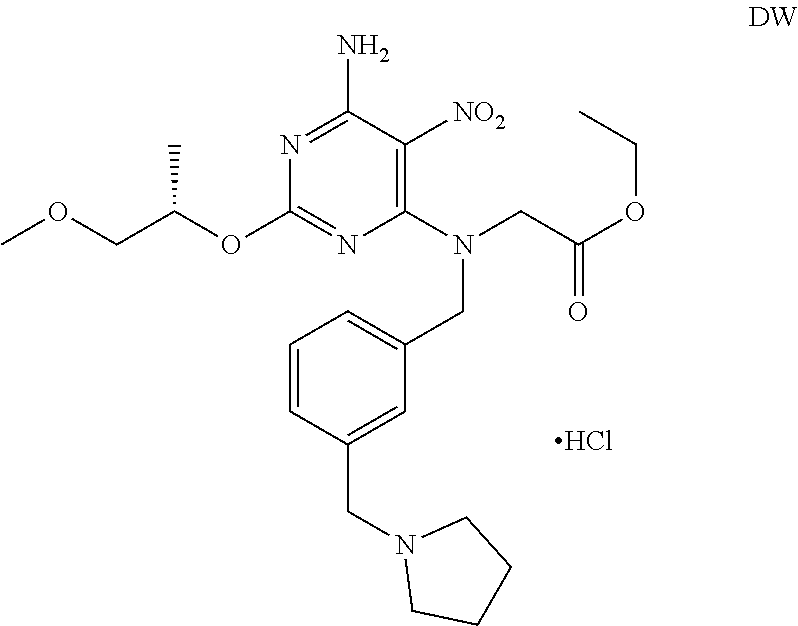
N1=C(N)C([NO2])=C(N(CC2=CC=CC(CN3CCCC3)=C2)CC(OCC)=O)N=C1OC(COC)C.Cl
